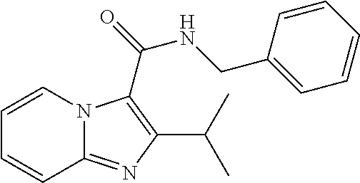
C1=CN2C(=NC(C(C)C)=C2C(=O)NCC2=CC=CC=C2)C=C1
